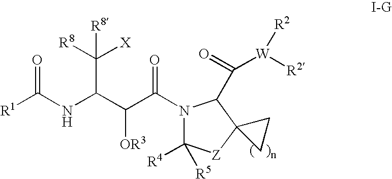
N(C(C(C(=O)N1C([R4])([R5])[Z]C2(C1C(=O)[W]([R2])[R2])CC2)[OR3])C([R8])([X])[R8])C([R1])=O
